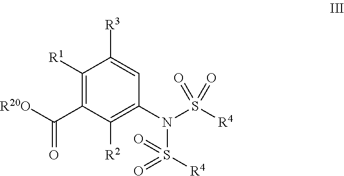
C1([R1])=C(C([R20O])=O)C([R2])=C(N(S([R4])(=O)=O)S([R4])(=O)=O)C=C1[R3]
